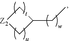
C1C(CC)C[Z2]1
